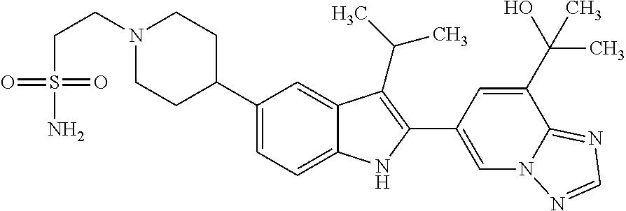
C1(C2CCN(CCS(N)(=O)=O)CC2)=CC=C2C(=C1)C(C(C)C)=C(C1=CN3C(=NC=N3)C(C(O)(C)C)=C1)N2
